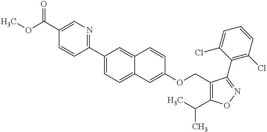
C(C1=CN=C(C2=CC=C3C(=C2)C=CC(OCC2=C(C(C)C)ON=C2C2=C(Cl)C=CC=C2Cl)=C3)C=C1)(=O)OC
